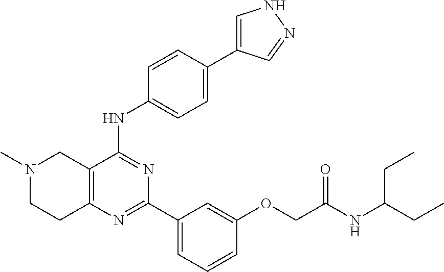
C12=C(C(NC3=CC=C(C4=CNN=C4)C=C3)=NC(C3=CC=CC(OCC(NC(CC)CC)=O)=C3)=N1)CN(C)CC2
